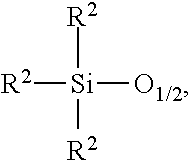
[R2][Si]([R2])([R2])[O1/2]
